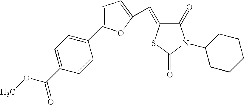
C1=C(C2=CC=C(C(OC)=O)C=C2)OC(C=C2C(=O)N(C3CCCCC3)C(=O)S2)=C1
